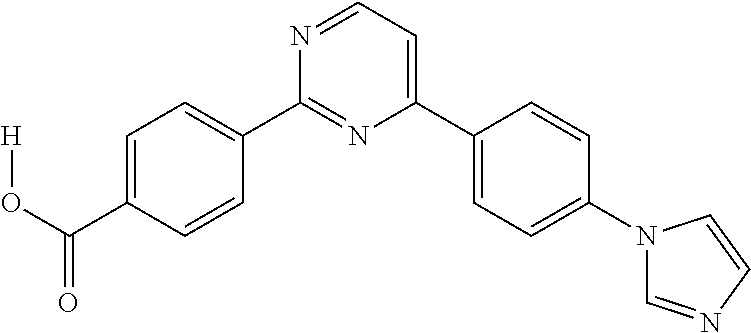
C1=C(C(O[H])=O)C=CC(C2=NC(C3=CC=C(N4C=NC=C4)C=C3)=CC=N2)=C1
